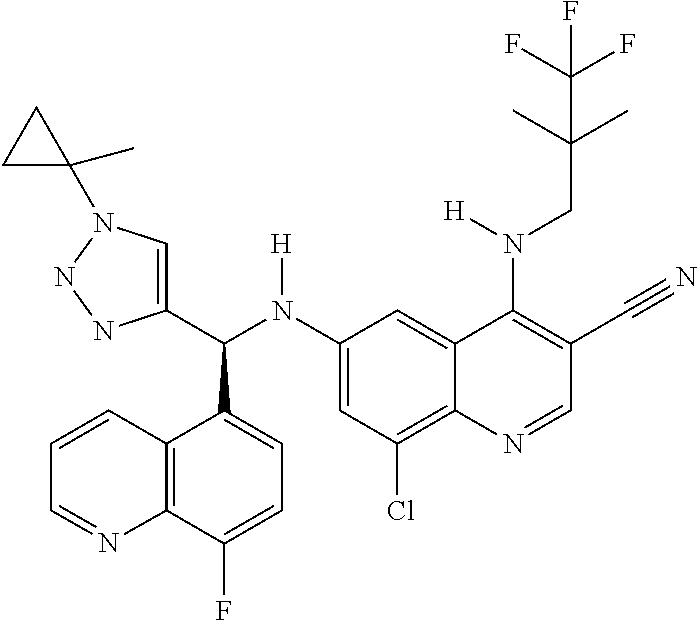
C1(N(C(C2=CN(C3(C)CC3)NN2)C2=CC=C(F)C3=C2C=CC=N3)[H])=CC(Cl)=C2C(=C1)C(N(CC(C)(C)C(F)(F)F)[H])=C(C#N)C=N2
